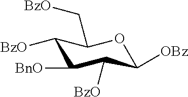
C1([BnO])C([BzO])C([OBz])OC(C[BzO])C1[BzO]
